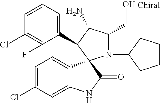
C1(Cl)=C(F)C(C2C(N)C(CO)N(C3CCCC3)C23C2=CC=C(Cl)C=C2NC3=O)=CC=C1
